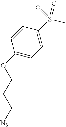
C1=CC(OCCC[N3])=CC=C1S(C)(=O)=O
